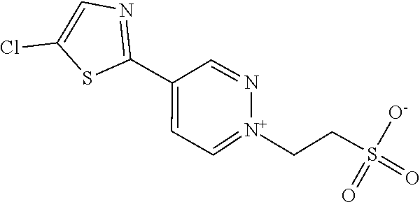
S(=O)(=O)(CC[N+]1=CC=C(C2=NC=C(Cl)S2)C=N1)[O-]
